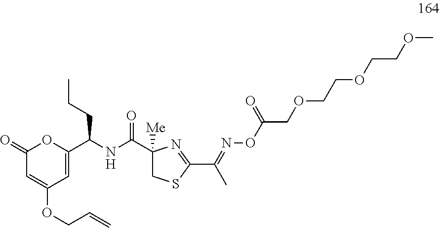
C1(=O)C=C(OCC=C)C=C(C(CCC)NC(=O)C2([Me])CSC(C(C)=NOC(COCCOCCOC)=O)=N2)O1
